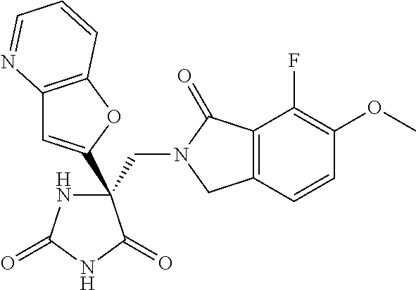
C(C1(C2=CC3=C(O2)C=CC=N3)NC(=O)NC1=O)N1CC2=C(C1=O)C(F)=C(OC)C=C2
